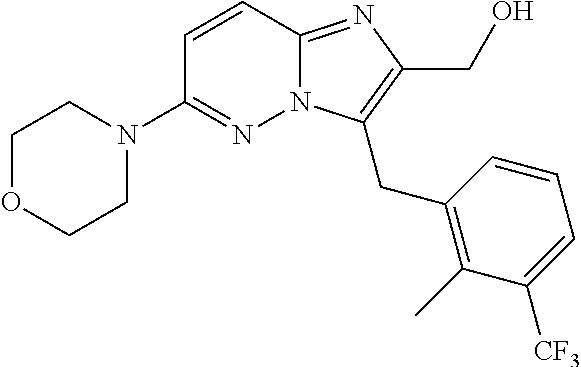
N12C(=NC(CO)=C1CC1=C(C)C([CF3])=CC=C1)C=CC(N1CCOCC1)=N2
